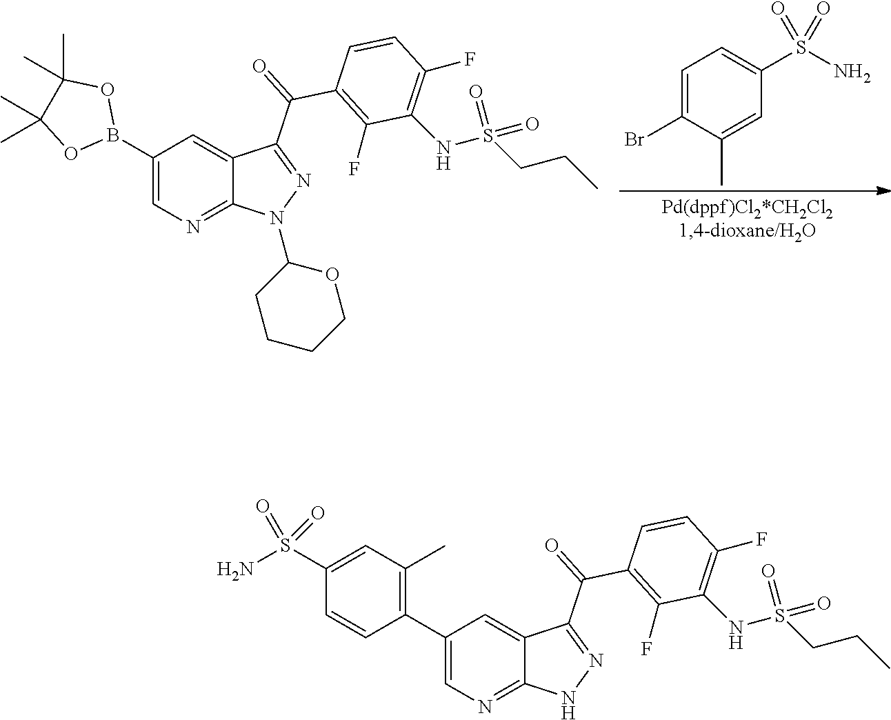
N1=C(C(C2=C(F)C(NS(CCC)(=O)=O)=C(F)C=C2)=O)C2=CC(B3OC(C)(C)C(C)(C)O3)=CN=C2N1C1CCCCO1.C1(C)=CC(S(N)(=O)=O)=CC=C1Br.N1=C(C(C2=C(F)C(NS(CCC)(=O)=O)=C(F)C=C2)=O)C2=CC(C3=C(C)C=C(S(N)(=O)=O)C=C3)=CN=C2N1
